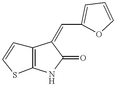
C12=C(NC(=O)C1=CC1=CC=CO1)SC=C2
